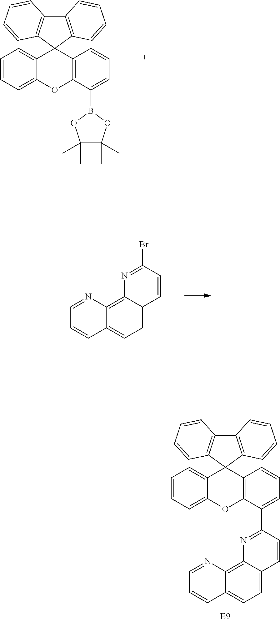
C12=CC=CC=C1OC1=C(C23C2=C(C4=C3C=CC=C4)C=CC=C2)C=CC=C1B1OC(C)(C)C(C)(C)O1.N1=C(Br)C=CC2=CC=C3C(=C12)N=CC=C3.C12=CC=CC=C1OC1=C(C23C2=C(C4=C3C=CC=C4)C=CC=C2)C=CC=C1C1=NC2=C3C(=CC=C2C=C1)C=CC=N3
